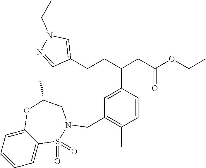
C1(CCC(CC(OCC)=O)C2=CC(CN3S(=O)(=O)C4=CC=CC=C4OC(C)C3)=C(C)C=C2)=CN(CC)N=C1
